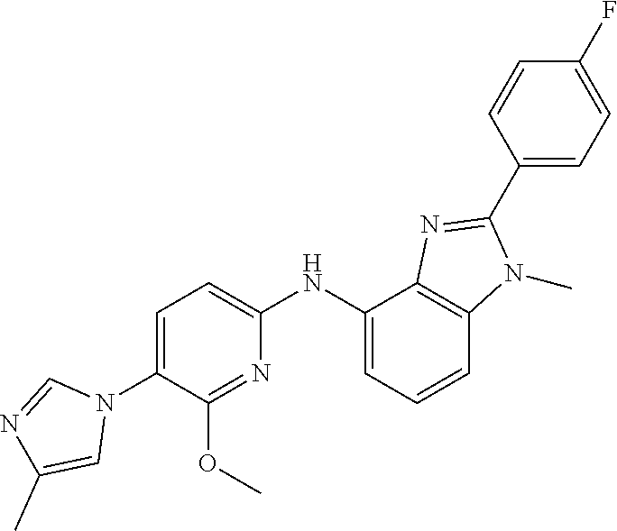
C1=C(N2C=NC(C)=C2)C(OC)=NC(NC2=CC=CC3=C2N=C(C2=CC=C(F)C=C2)N3C)=C1
